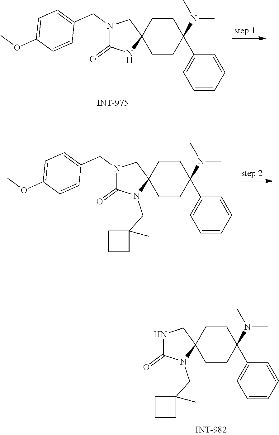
N1(CC2=CC=C(OC)C=C2)C(=O)NC2(C1)CCC(N(C)C)(C1=CC=CC=C1)CC2.N1(CC2=CC=C(OC)C=C2)C(=O)N(CC2(C)CCC2)C2(C1)CCC(N(C)C)(C1=CC=CC=C1)CC2.N1C(=O)N(CC2(C)CCC2)C2(C1)CCC(N(C)C)(C1=CC=CC=C1)CC2
